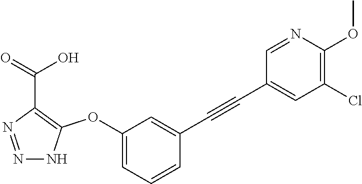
C1(OC2=C(C(=O)O)N=NN2)=CC=CC(C#CC2=CC(Cl)=C(OC)N=C2)=C1
